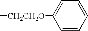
C1([CH2CH2O]C)=CC=CC=C1
